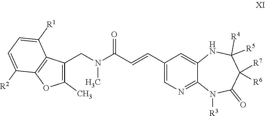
N1([R3])C(=O)C([R6])([R7])C([R4])([R5])NC2=CC(C=CC(N(C)CC3=C(C)OC4=C3C([R1])=CC=C4[R2])=O)=CN=C12
